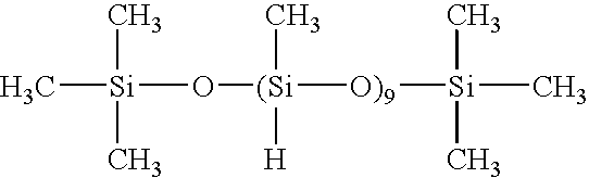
[(Si]([O)9][Si](C)(C)C)(O[Si](C)(C)C)(C)[H]
